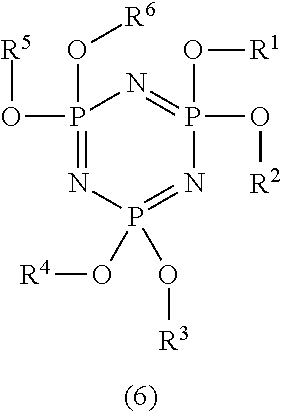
P1(O[R6])(O[R5])=NP(O[R4])(O[R3])=NP(O[R2])(O[R1])=N1
